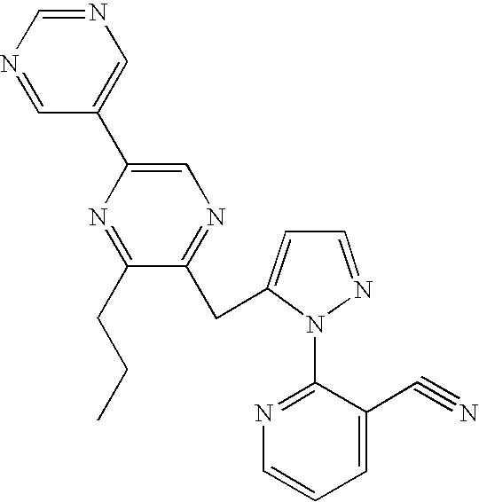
N1=CC(C2=CN=C(CC3=CC=NN3C3=NC=CC=C3C#N)C(CCC)=N2)=CN=C1
